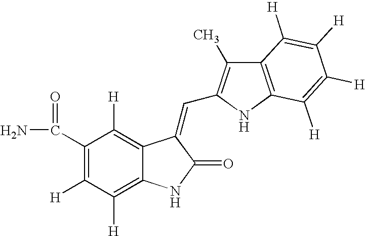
C1(C(=O)N)=C([H])C([H])=C2C(=C1[H])C(=CC1=C(C)C3=C(N1)C([H])=C([H])C([H])=C3[H])C(=O)N2
